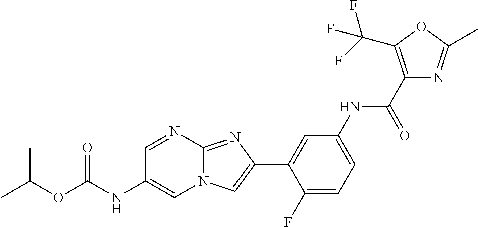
C1=NC2=NC(C3=CC(NC(C4=C(C(F)(F)F)OC(C)=N4)=O)=CC=C3F)=CN2C=C1NC(OC(C)C)=O
